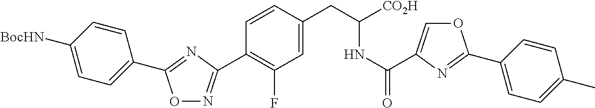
O1N=C(C2=C(F)C=C(CC(NC(=O)C3=COC(C4=CC=C(C)C=C4)=N3)[CO2H])C=C2)N=C1C1=CC=C([BocHN])C=C1
